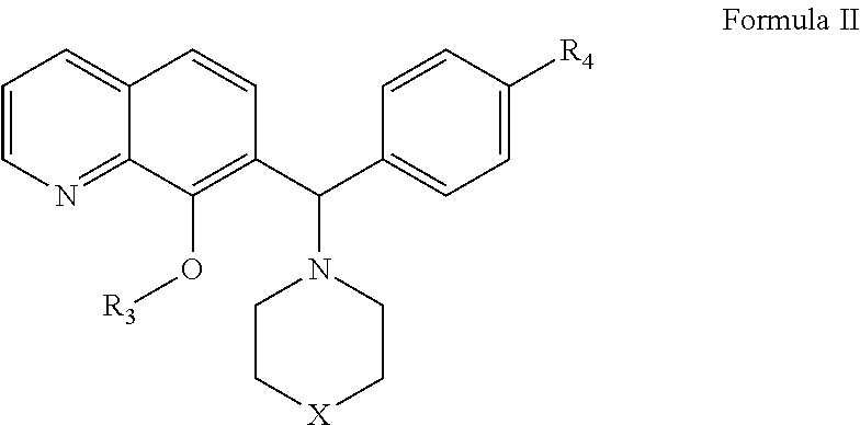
C1=CN=C2C(=C1)C=CC(C(C1=CC=C([R4])C=C1)N1CC[X]CC1)=C2O[R3]
